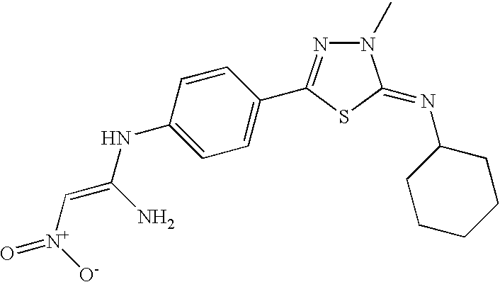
C1=C(NC(=C[N+](=O)[O-])N)C=CC(C2=NN(C)C(=NC3CCCCC3)S2)=C1
